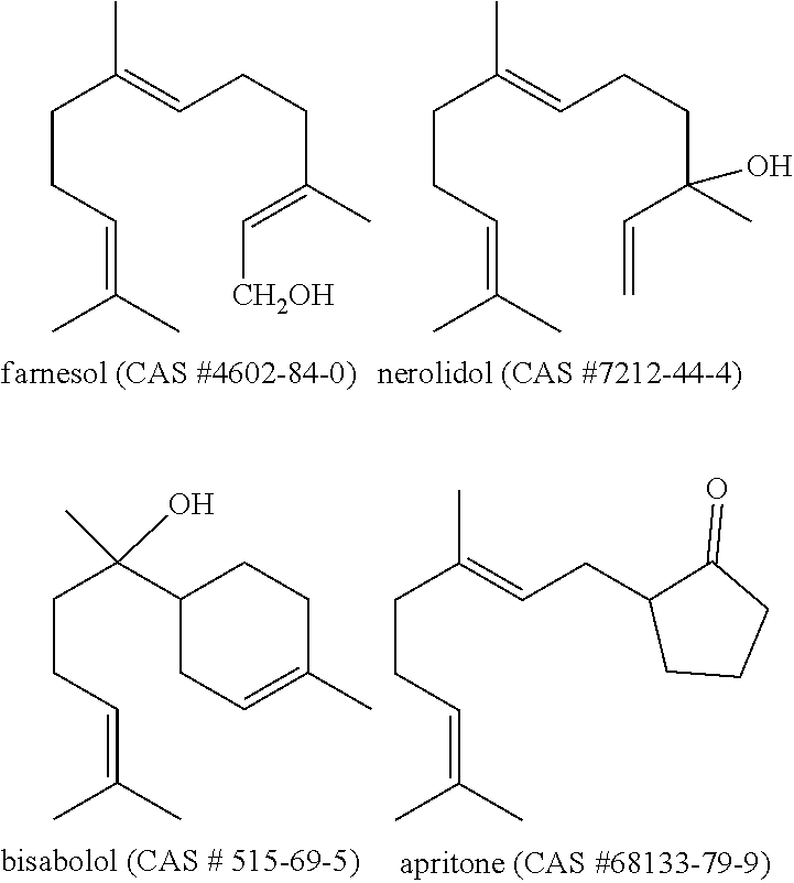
CC(C)=CCCC(C)=CCCC(C)=C[CH2OH].CC(C)=CCCC(C)=CCCC(C)(C=C)O.CC(C)=CCCC(C1CCC(C)=CC1)(C)O.CC(C)=CCCC(C)=CCC1CCCC1=O
